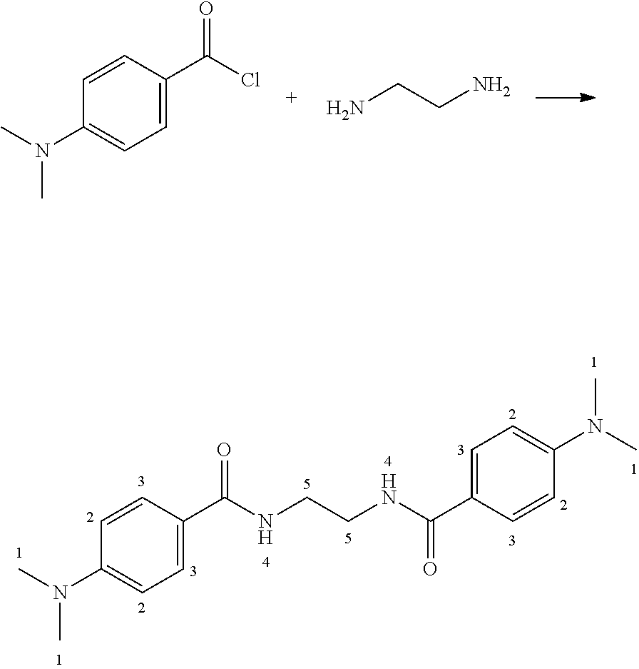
C1=CC(C(Cl)=O)=CC=C1N(C)C.NCCN.C1=CC(C(NCCNC(C2=CC=C(N(C)C)C=C2)=O)=O)=CC=C1N(C)C
